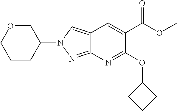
C1CC(N2N=C3C(=C2)C=C(C(OC)=O)C(OC2CCC2)=N3)COC1
